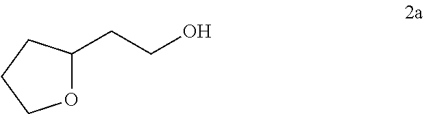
O1C(CCO)CCC1
